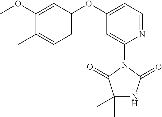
C1=C(OC)C(C)=CC=C1OC1=CC=NC(N2C(=O)C(C)(C)NC2=O)=C1
